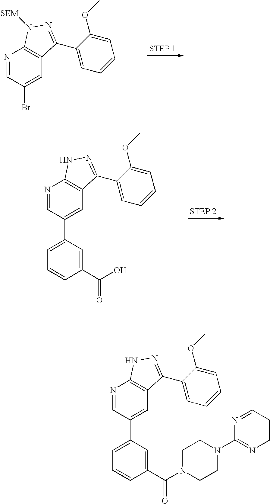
N1=CC(Br)=CC2=C1N([SEM])N=C2C1=CC=CC=C1OC.N1=CC(C2=CC=CC(C(O)=O)=C2)=CC2=C1NN=C2C1=CC=CC=C1OC.N1=CC(C2=CC=CC(C(N3CCN(C4=NC=CC=N4)CC3)=O)=C2)=CC2=C1NN=C2C1=CC=CC=C1OC
